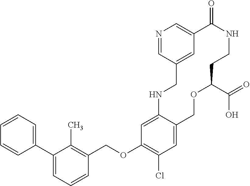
C1=CC=C(C2=CC=CC(COC3=C(Cl)C=C4C(=C3)NCC3=CC(=CN=C3)C(=O)NCCC(C(=O)O)OC4)=C2C)C=C1
